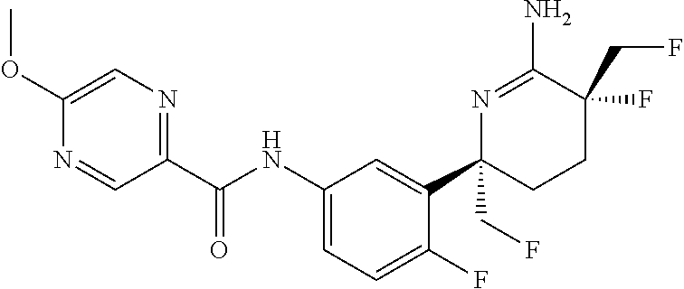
C1=C(OC)N=CC(C(NC2=CC=C(F)C(C3(CF)CCC(CF)(F)C(N)=N3)=C2)=O)=N1
